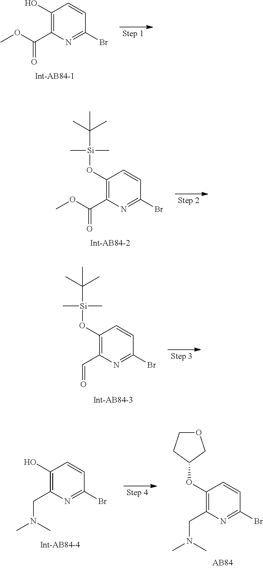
C1(O)=C(C(OC)=O)N=C(Br)C=C1.C1(O[Si](C(C)(C)C)(C)C)=C(C(OC)=O)N=C(Br)C=C1.C1(O[Si](C(C)(C)C)(C)C)=C(C=O)N=C(Br)C=C1.C1(O)=C(CN(C)C)N=C(Br)C=C1.C1(OC2COCC2)=C(CN(C)C)N=C(Br)C=C1
